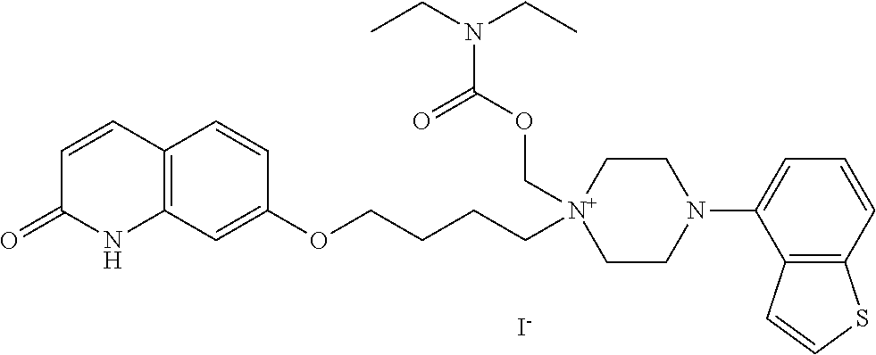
[I-].C1=CC2=C(NC1=O)C=C(OCCCC[N+]1(COC(N(CC)CC)=O)CCN(C3=CC=CC4=C3C=CS4)CC1)C=C2
